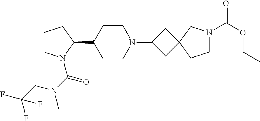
C1CN(C(N(CC(F)(F)F)C)=O)C(C2CCN(C3CC4(C3)CCN(C(OCC)=O)C4)CC2)C1
